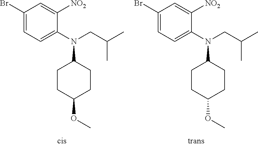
N(C1CCC(OC)CC1)(CC(C)C)C1=CC=C(Br)C=C1[NO2].N(C1CCC(OC)CC1)(CC(C)C)C1=CC=C(Br)C=C1[NO2]
